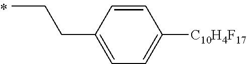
C1=CC([C10H4F17])=CC=C1CCC
